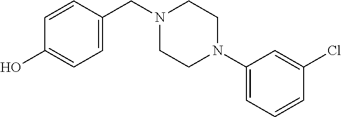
N1(CC2=CC=C(O)C=C2)CCN(C2=CC=CC(Cl)=C2)CC1
